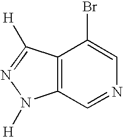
C12=C(C=NC=C1Br)N([H])N=C2[H]
